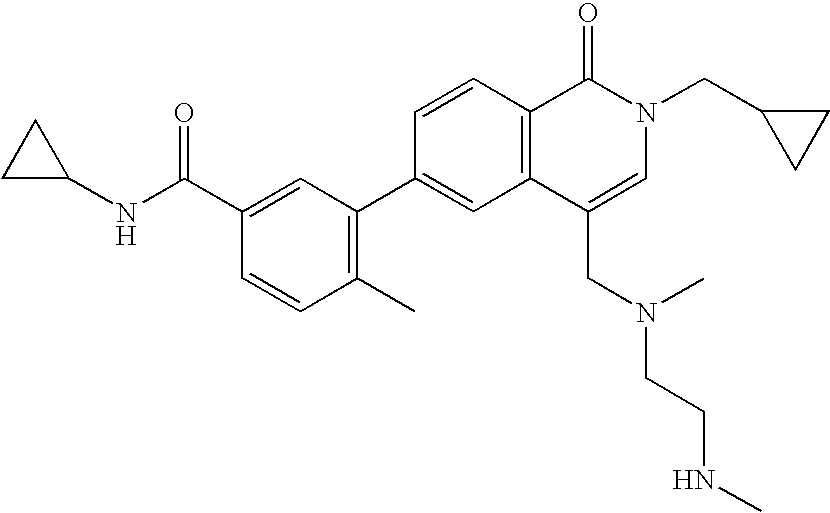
C1=CC(C2=C(C)C=CC(C(NC3CC3)=O)=C2)=CC2=C1C(=O)N(CC1CC1)C=C2CN(CCNC)C
